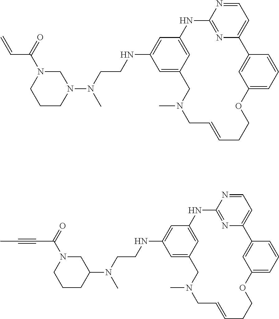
N1=C2N=CC=C1C1=CC(=CC=C1)OCCC=CCN(C)CC1=CC(NCCN(N3CN(C(C=C)=O)CCC3)C)=CC(=C1)N2.N1=C2N=CC=C1C1=CC(=CC=C1)OCCC=CCN(C)CC1=CC(NCCN(C3CN(C(C#CC)=O)CCC3)C)=CC(=C1)N2
